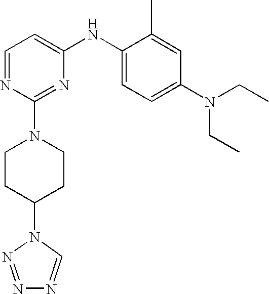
C1=NC(N2CCC(N3N=NN=C3)CC2)=NC(NC2=CC=C(N(CC)CC)C=C2C)=C1
